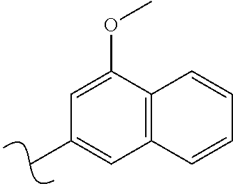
CC1=CC2=C(C(OC)=C1)C=CC=C2
